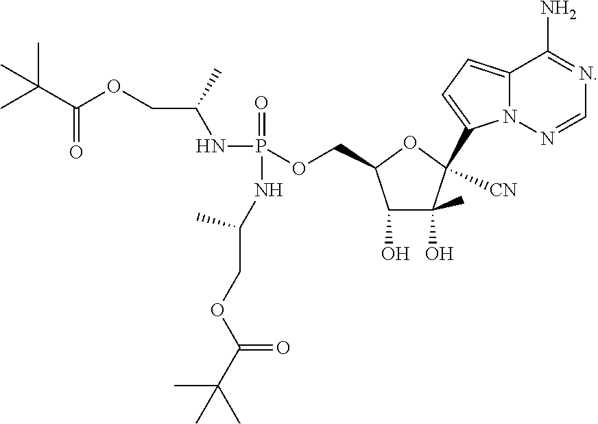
C12=CC=C(C3([CN])C(O)(C)C(O)C(COP(=O)(NC(COC(=O)C(C)(C)C)C)NC(COC(=O)C(C)(C)C)C)O3)N1N=CN=C2N
